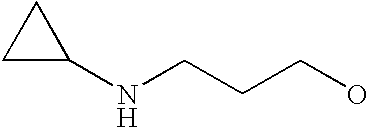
C1(NCCCO)CC1
